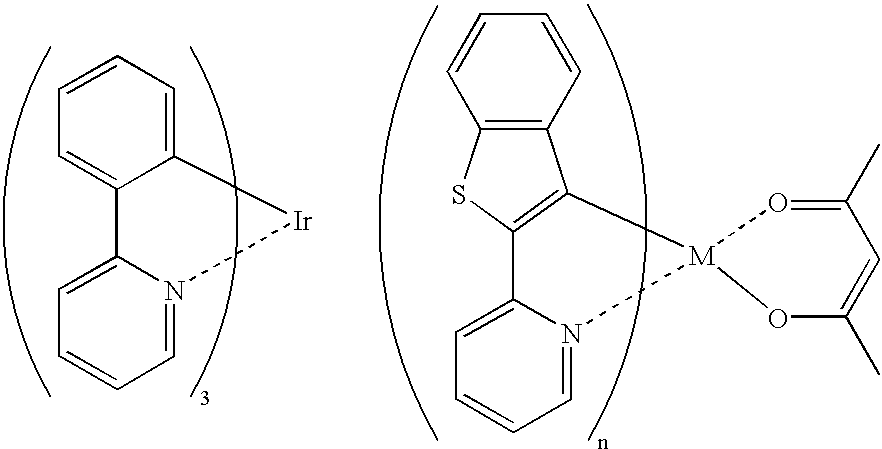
C1=CC=C2C(=C1)[Ir]N1=CC=CC=C21.C1=CC2=C(C=C1)C1=C(S2)C2=CC=CC=N2[M]12OC(C)=CC(C)=O2
